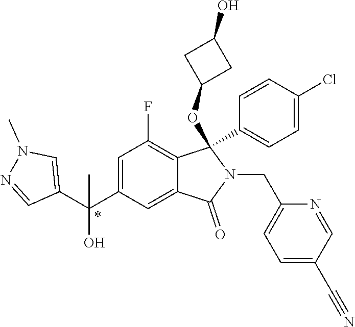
C1=C(C(C2=CN(C)N=C2)(O)C)C=C2C(=C1F)C(OC1CC(O)C1)(C1=CC=C(Cl)C=C1)N(CC1=CC=C(C#N)C=N1)C2=O
